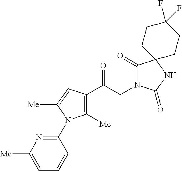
C1([Me])=C(C(CN2C(=O)C3(NC2=O)CCC(F)(F)CC3)=O)C=C([Me])N1C1=NC([Me])=CC=C1
